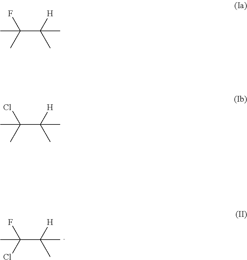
C(C([H])(C)C)(Cl)(F)C.C(C([H])(C)C)(C)(F)C.C(C([H])(C)C)(C)(Cl)C
